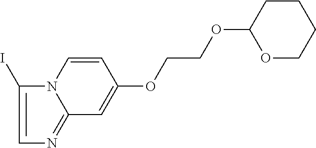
N12C(=NC=C1I)C=C(OCCOC1OCCCC1)C=C2
